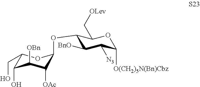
C1(OC2C([OAc])C([OBn])C(O)C(CO)O2)C([BnO])C([N3])C([O(CH2)5N(Bn)Cbz])OC1C[OLev]
